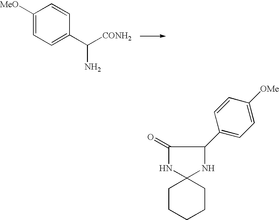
C1([MeO])=CC=C(C([CONH2])N)C=C1.C12(CCCCC1)NC(C1=CC=C([OMe])C=C1)C(=O)N2
